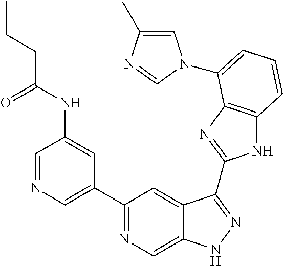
C1=NC=C(C2=NC=C3C(=C2)C(C2=NC4=C(N2)C=CC=C4N2C=C(C)N=C2)=NN3)C=C1NC(CCC)=O
